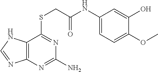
C12=C(N=C(N)N=C1SCC(NC1=CC=C(OC)C(O)=C1)=O)N=CN2
